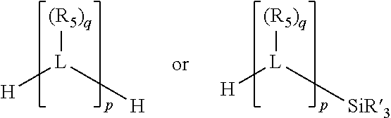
[(R5)q][L]([H])[H].[(R5)q][L]([SiR3])[H]
